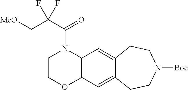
C12=C(N(C(C(C[MeO])(F)F)=O)CCO1)C=C1C(=C2)CCN([Boc])CC1
